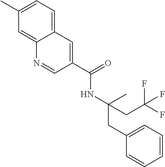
CC(NC(C1=CC2=CC=C(C)C=C2N=C1)=O)(CC1=CC=CC=C1)CC(F)(F)F
